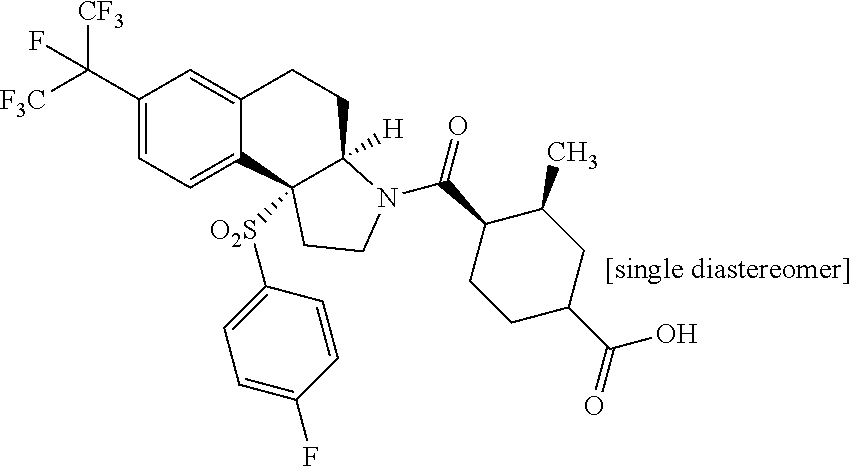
C1(C([F3C])([CF3])F)=CC=C2C(=C1)CCC1([H])C2([O2S]C2=CC=C(F)C=C2)CCN1C(=O)C1CCC(C(O)=O)CC1C
